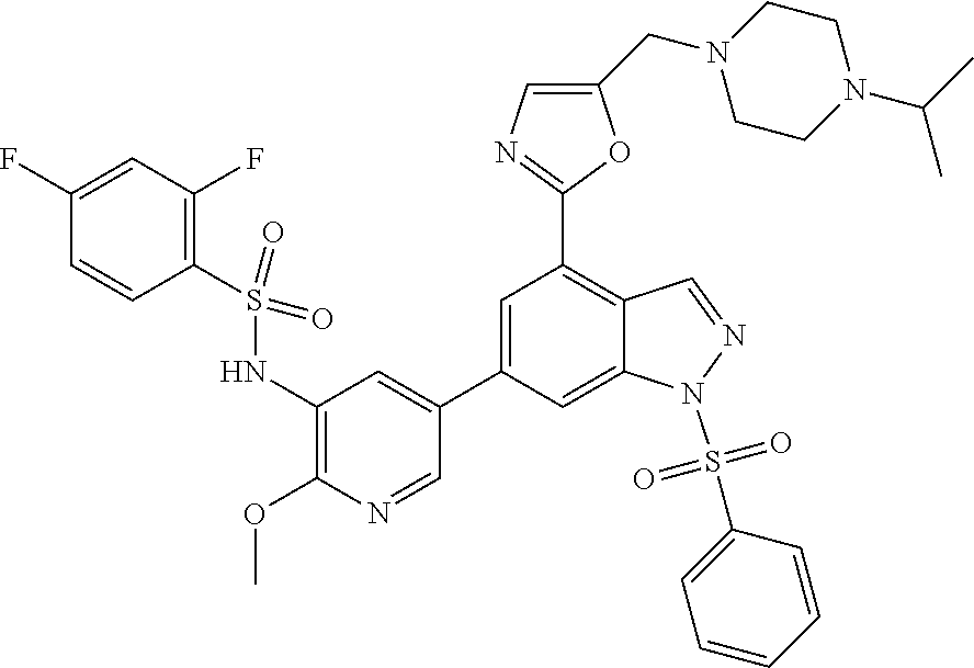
C1=C(C2=CC(NS(C3=C(F)C=C(F)C=C3)(=O)=O)=C(OC)N=C2)C=C2C(=C1C1=NC=C(CN3CCN(C(C)C)CC3)O1)C=NN2S(=O)(=O)C1=CC=CC=C1
